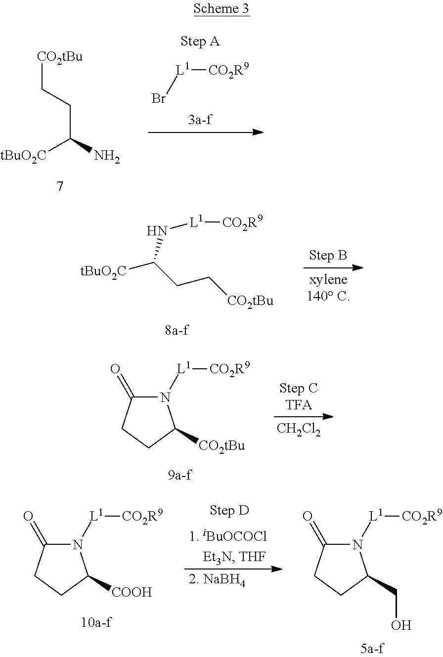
C(C([tBuO2C])N)C[CO2tBu].Br[L1][CO2R9].[tBuO2C]C(CC[CO2tBu])N[L1][CO2R9].N1([L1][CO2R9])C(=O)CCC1[CO2tBu].[CH2Cl2].N1([L1][CO2R9])C(=O)CCC1[COOH].[2. NaBH4].N1([L1][CO2R9])C(=O)CCC1CO
